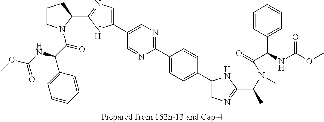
C1CN(C(C(NC(OC)=O)C2=CC=CC=C2)=O)C(C2=NC=C(C3=CN=C(C4=CC=C(C5=CN=C(C(C)N(C(=O)C(C6=CC=CC=C6)NC(=O)OC)C)N5)C=C4)N=C3)N2)C1
